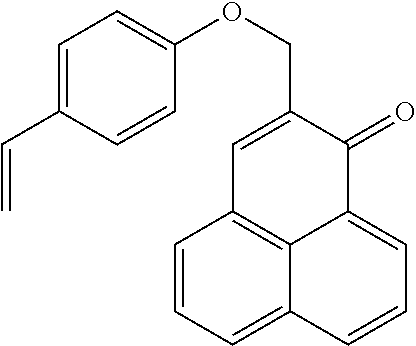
C1=CC=C2C3=C1C=C(COC1=CC=C(C=C)C=C1)C(=O)C3=CC=C2
